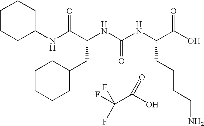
N(C(C(NC(NC(C(O)=O)CCCCN)=O)CC1CCCCC1)=O)C1CCCCC1.FC(C(O)=O)(F)F
